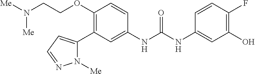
C1(OCCN([Me])[Me])=C(C2=CC=NN2[Me])C=C(NC(NC2=CC(O)=C(F)C=C2)=O)C=C1
